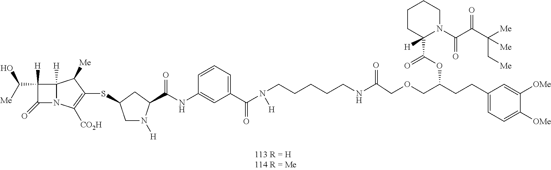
C1([H])(C([Me])O)C(=O)N2C1([H])C([Me])C(SC1CN([H])C(C(=O)NC3=CC(C(N(CCCCCNC(COCC(CCC4=CC=C([OMe])C([OMe])=C4)OC(C4([H])N(C(=O)C(=O)C([Me])(C[Me])[Me])CCCC4)=O)=O)[H])=O)=CC=C3)C1)=C2[CO2H]
